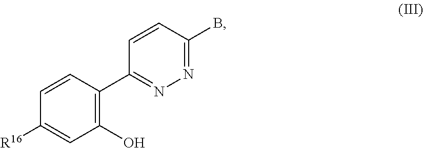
C1(O)=C(C2=NN=C(B)C=C2)C=CC([R16])=C1
